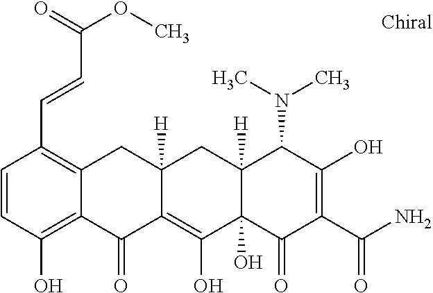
C12([H])C(O)(C(=O)C(C(N)=O)=C(O)C1N(C)C)C(O)=C1C([H])(C2)CC2=C(C=CC(OC)=O)C=CC(O)=C2C1=O
